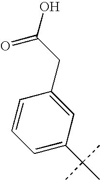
C1=C(C(C)(C)C)C=C(CC(O)=O)C=C1
